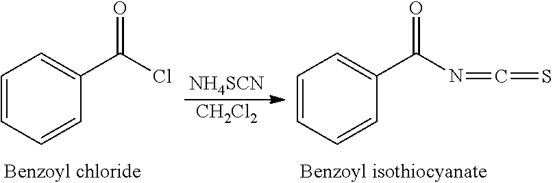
[NH4SCN].[CH2Cl2].C1=CC=CC(C(Cl)=O)=C1.C1=CC=CC(C(N=C=S)=O)=C1
